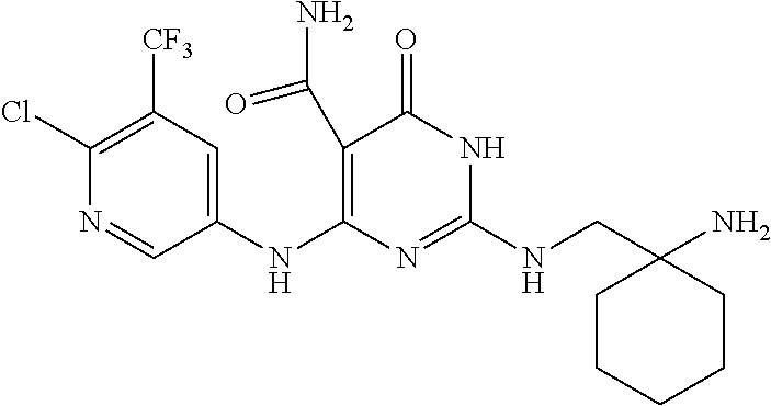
C(NC1=NC(NC2=CC([CF3])=C(Cl)N=C2)=C(C(N)=O)C(=O)N1)C1(N)CCCCC1
